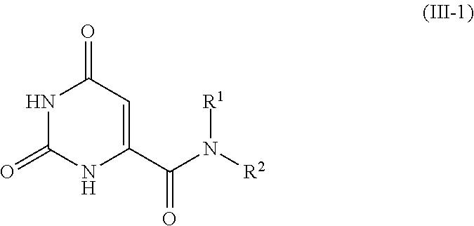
N1C(=O)NC(C(N([R2])[R1])=O)=CC1=O
